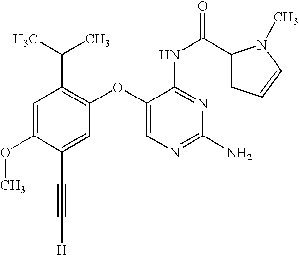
C1=C(OC)C(C#C[H])=CC(OC2=CN=C(N)N=C2NC(C2=CC=CN2C)=O)=C1C(C)C
